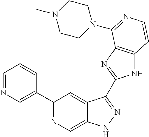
C1=NC=C(C2=NC=C3C(=C2)C(C2=NC4=C(N2)C=CN=C4N2CCN(C)CC2)=NN3)C=C1
